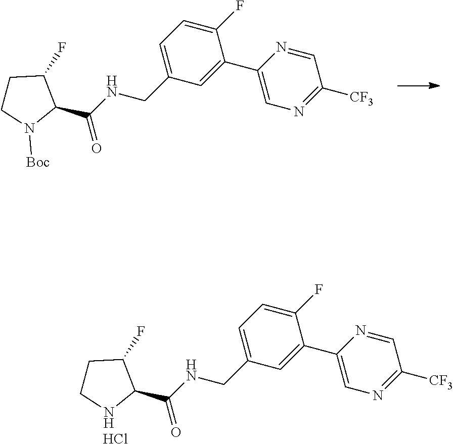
C1(F)=CC=C(CNC(C2C(F)CCN2[Boc])=O)C=C1C1=CN=C([CF3])C=N1.C1(F)=CC=C(CNC(C2C(F)CCN2)=O)C=C1C1=CN=C([CF3])C=N1.Cl
